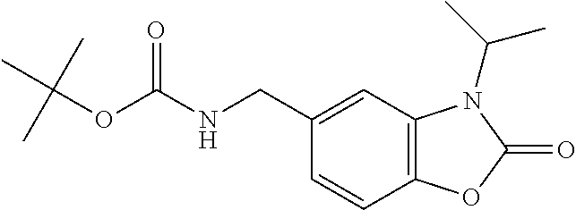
C1=CC2=C(C=C1CNC(=O)OC(C)(C)C)N(C(C)C)C(=O)O2
